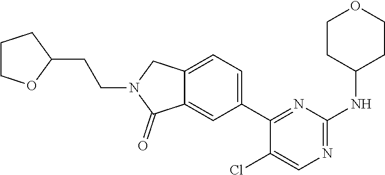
C1(CCN2C(=O)C3=CC(C4=NC(NC5CCOCC5)=NC=C4Cl)=CC=C3C2)OCCC1
